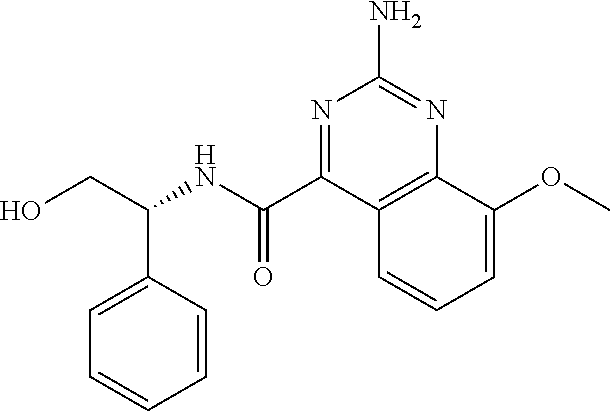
C(NC(=O)C1=NC(N)=NC2=C1C=CC=C2OC)(CO)C1=CC=CC=C1
